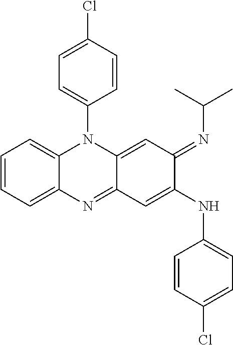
C1=CC=C2C(=C1)N(C1=CC=C(Cl)C=C1)C1=CC(=NC(C)C)C(NC3=CC=C(Cl)C=C3)=CC1=N2
